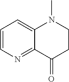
C1=CN=C2C(=C1)N(C)CCC2=O
